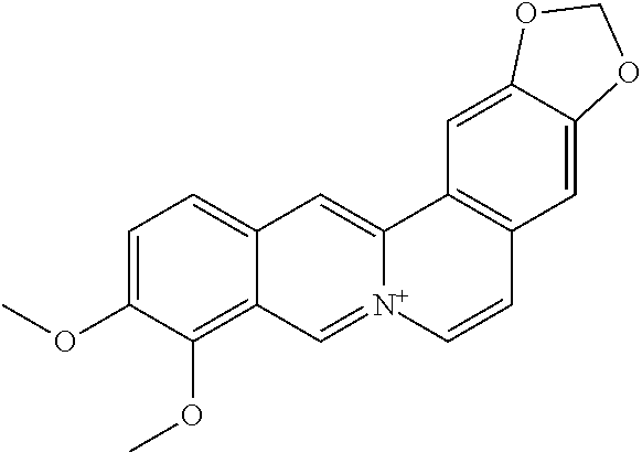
C1=C(OC)C(OC)=C2C(=C1)C=C1[N+](=C2)C=CC2=C1C=C1C(=C2)OCO1
